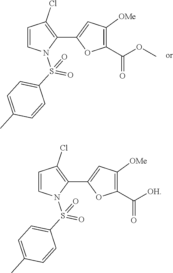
C1(C2=CC([OMe])=C(C(OC)=O)O2)=C(Cl)C=CN1S(C1=CC=C(C)C=C1)(=O)=O.C1(C2=CC([OMe])=C(C([OH])=O)O2)=C(Cl)C=CN1S(C1=CC=C(C)C=C1)(=O)=O
